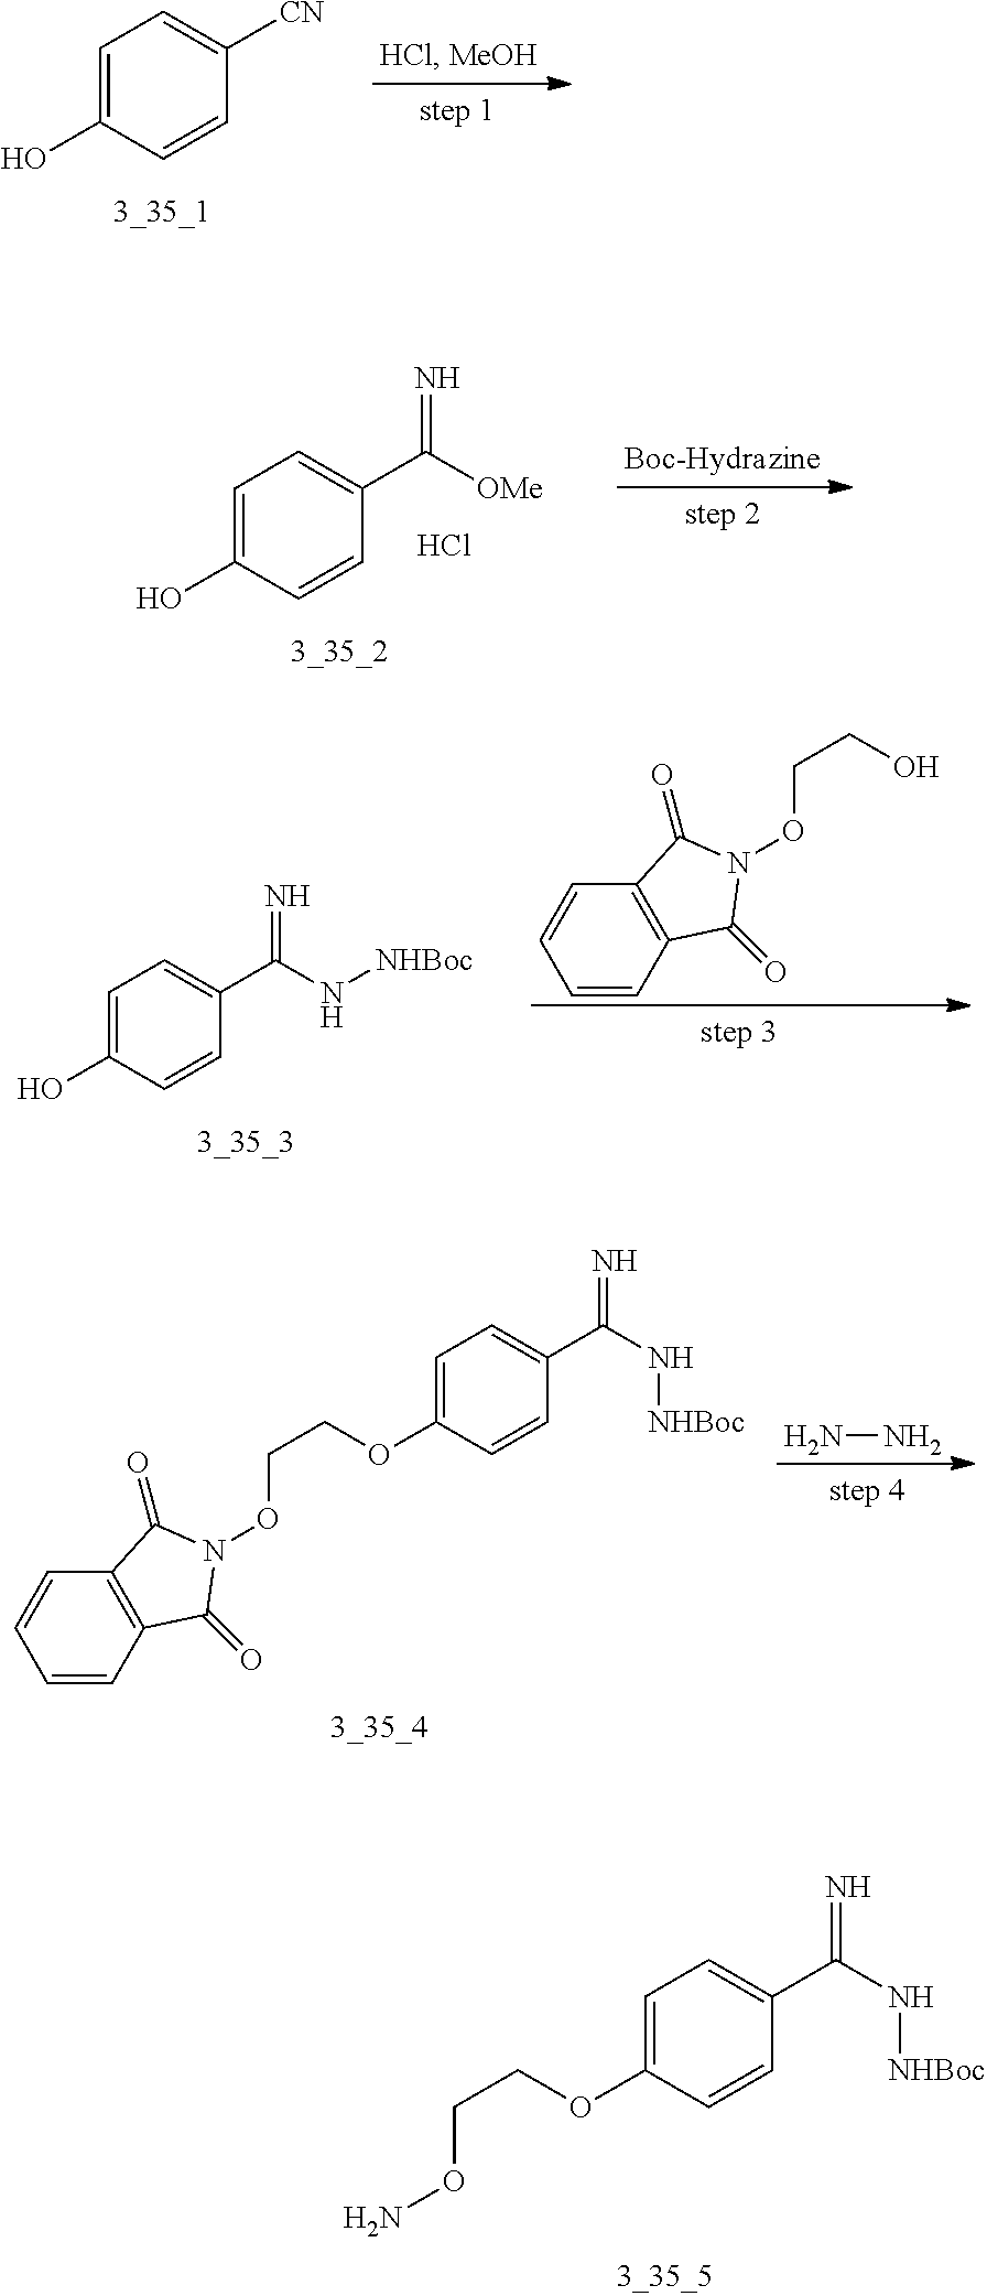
C1=C(O)C=CC([CN])=C1.C1=C(O)C=CC(C([OMe])=N)=C1.Cl.C1=C(O)C=CC(C(N[NHBoc])=N)=C1.C1=CC2=C(C=C1)C(=O)N(OCCO)C2=O.NN.C1=C(OCCON2C(=O)C3=C(C=CC=C3)C2=O)C=CC(C(N[NHBoc])=N)=C1.C1=C(OCCON)C=CC(C(N[NHBoc])=N)=C1
